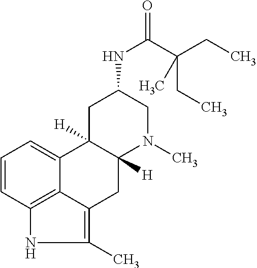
C1(C)=C2C3=C(N1)C=CC=C3C1([H])C([H])(C2)N(C)CC(NC(=O)C(CC)(CC)C)C1
